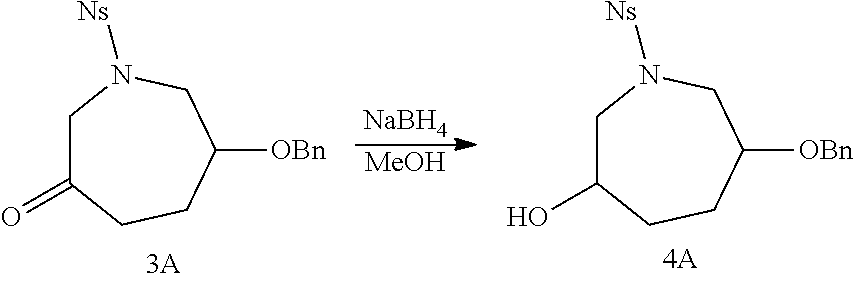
[MeOH].[NaBH4].C1C(=O)CCC([OBn])CN1[Ns].C1C(O)CCC([OBn])CN1[Ns].[4A]
